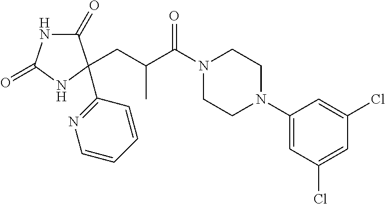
C1(=O)NC(=O)NC1(CC(C)C(=O)N1CCN(C2=CC(Cl)=CC(Cl)=C2)CC1)C1=NC=CC=C1
